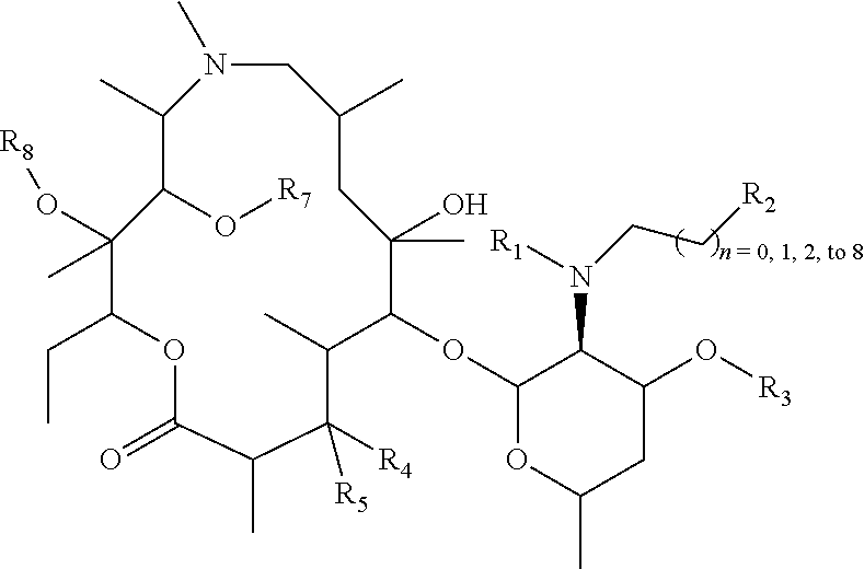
C1(C)N(C)CC(C)CC(O)(C)C(OC2OC(C)CC(O[R3])C2N(CC[R2])[R1])C(C)C([R4])([R5])C(C)C(=O)OC(CC)C(O[R8])(C)C1O[R7]
